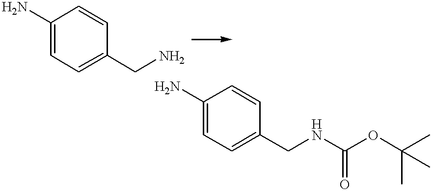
C1=C(N)C=CC(CN)=C1.C1=C(N)C=CC(CNC(OC(C)(C)C)=O)=C1
